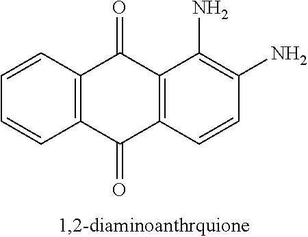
C12=C(C=CC=C1)C(=O)C1=C(C2=O)C=CC(N)=C1N
